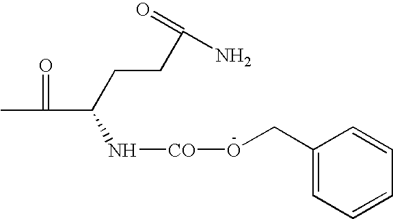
CC(C(N[CO]OCC1=CC=CC=C1)CCC(N)=O)=O
